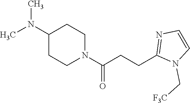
C1(N(C)C)CCN(C(CCC2=NC=CN2C[F3C])=O)CC1
